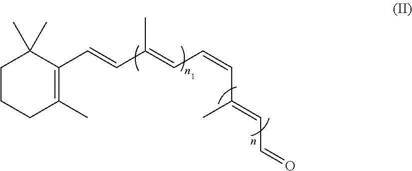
C1CCC(C)=C(C=CC(C)=CC=CC(C)=CC=O)C1(C)C
